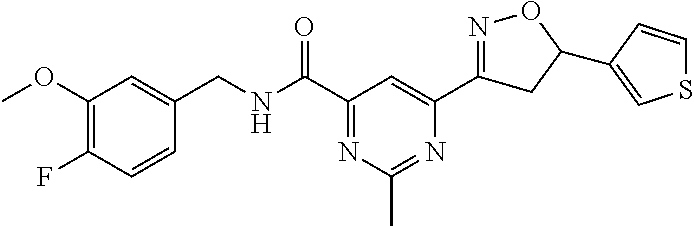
C1(OC)=C(F)C=CC(CNC(C2=NC(C)=NC(C3=NOC(C4=CSC=C4)C3)=C2)=O)=C1
